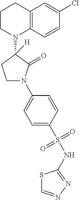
C1CN(C2([H])C(=O)N(C3=CC=C(S(NC4=NN=CS4)(=O)=O)C=C3)CC2)C2=C(C1)C=C(Cl)C=C2
